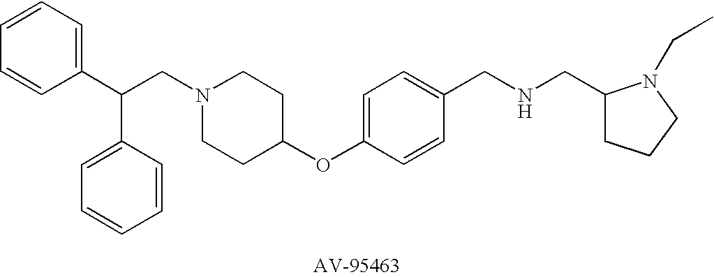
C(CN1CCC(OC2=CC=C(CNCC3CCCN3CC)C=C2)CC1)(C1=CC=CC=C1)C1=CC=CC=C1
